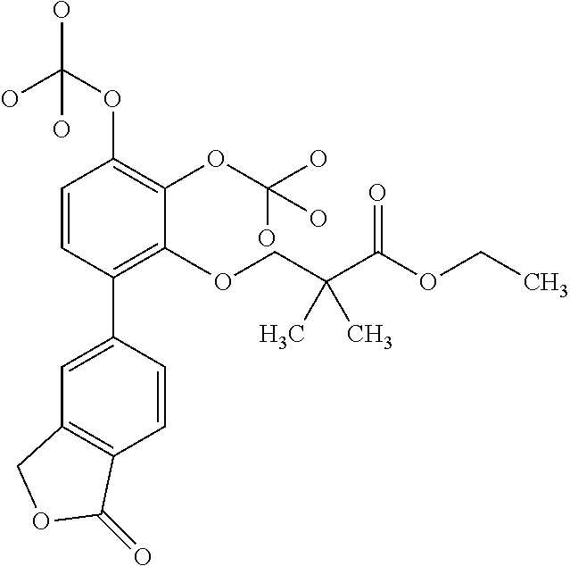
C1=CC(C2=CC3=C(C=C2)C(=O)OC3)=C(OCC(C(OCC)=O)(C)C)C(OC(O)(O)O)=C1OC(O)(O)O
